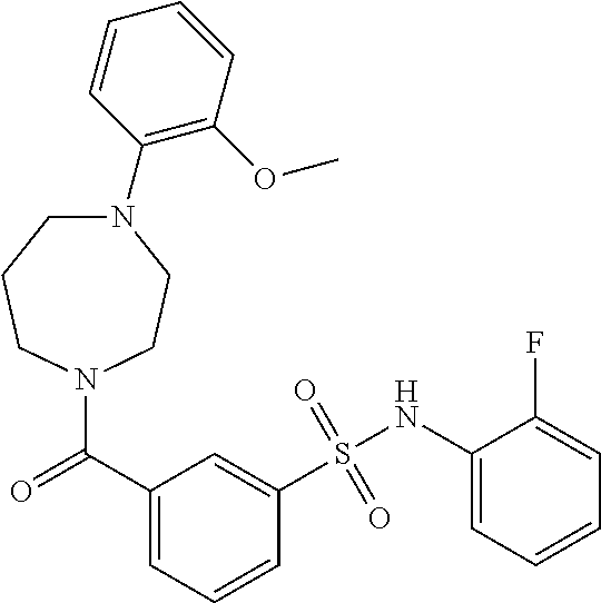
N1(C(C2=CC=CC(S(NC3=CC=CC=C3F)(=O)=O)=C2)=O)CCN(C2=C(OC)C=CC=C2)CCC1
